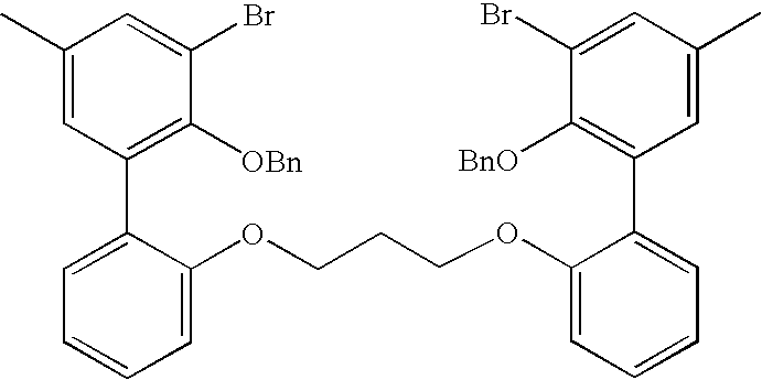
C1=C(C2=C([OBn])C(Br)=CC(C)=C2)C(OCCCOC2=CC=CC=C2C2=C([BnO])C(Br)=CC(C)=C2)=CC=C1
